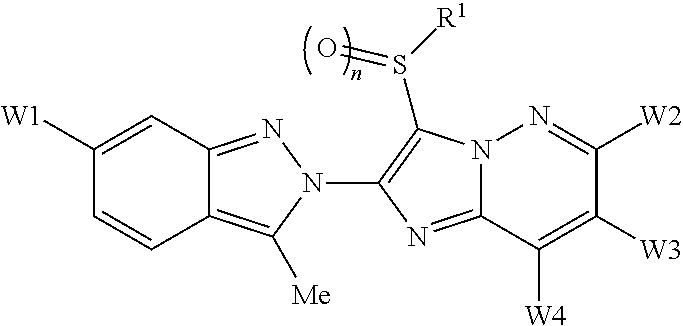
C1([W1])=CC2=NN(C3=C(S([R1])=O)N4C(=N3)C([W4])=C([W3])C([W2])=N4)C([Me])=C2C=C1
